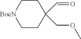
C1C[BocN]CCC1(C=O)COC
